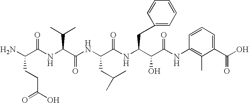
NC(C(NC(C(NC(C(NC(C(C(NC1=C(C)C(C(O)=O)=CC=C1)=O)O)CC1=CC=CC=C1)=O)CC(C)C)=O)C(C)C)=O)CCC(=O)O
